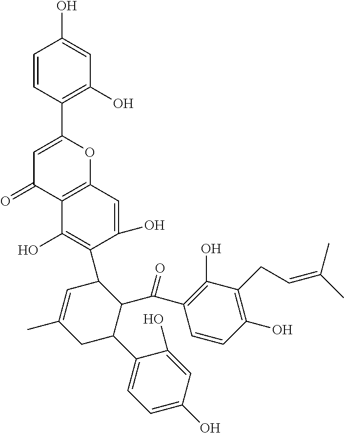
C1(C2=C(O)C3=C(C=C2O)OC(C2=C(O)C=C(O)C=C2)=CC3=O)C=C(C)CC(C2=CC=C(O)C=C2O)C1C(C1=C(O)C(CC=C(C)C)=C(O)C=C1)=O
